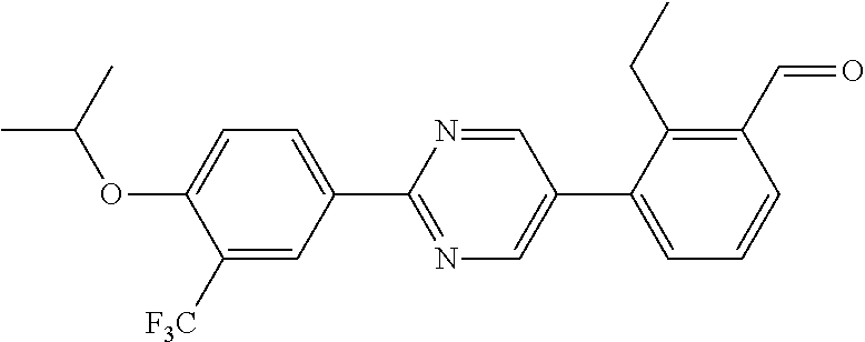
C1=NC(C2=CC=C(OC(C)C)C([F3C])=C2)=NC=C1C1=CC=CC(C=O)=C1CC
